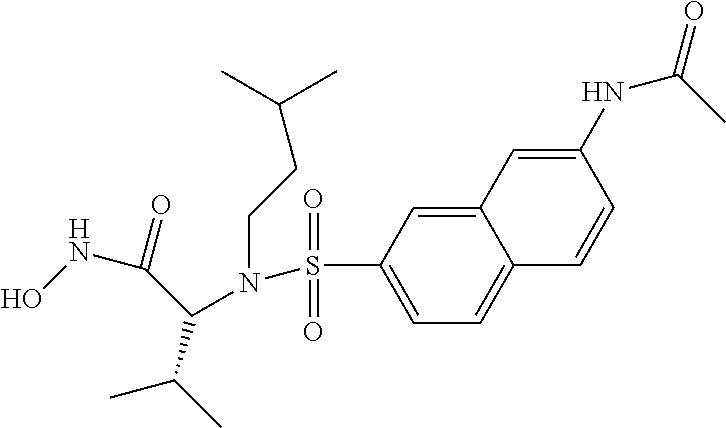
C1(NC(=O)C)=CC2=CC(S(=O)(=O)N(CCC(C)C)C(C(=O)NO)C(C)C)=CC=C2C=C1
